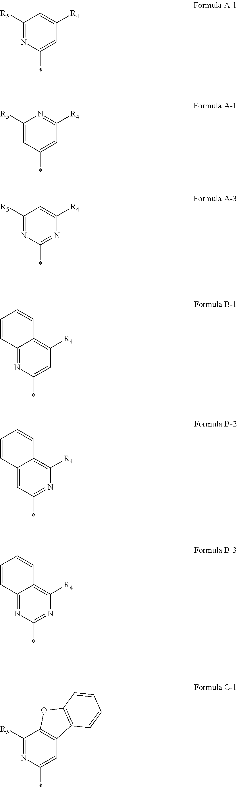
C1([R5])=NC(*)=CC([R4])=C1.C1([R5])=CC(*)=CC([R4])=N1.C1([R5])=NC(*)=NC([R4])=C1.C12=NC(*)=CC([R4])=C1C=CC=C2.C12=CC(*)=NC([R4])=C1C=CC=C2.C12=NC(*)=NC([R4])=C1C=CC=C2.C1([R5])=NC(*)=CC2=C1OC1=C2C=CC=C1
